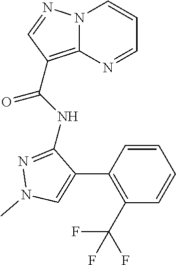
N12C(=C(C(NC3=NN(C)C=C3C3=C(C(F)(F)F)C=CC=C3)=O)C=N1)N=CC=C2
